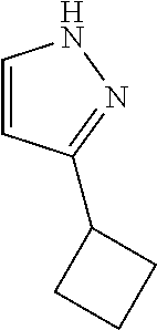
C1=CC(C2CCC2)=NN1
